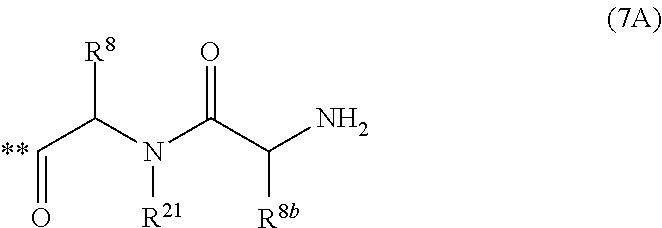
O=CC([R8])N(C(C(N)[R8b])=O)[R21]
